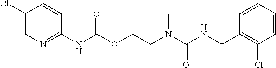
C1=CC(CNC(N(CCOC(NC2=NC=C(Cl)C=C2)=O)C)=O)=C(Cl)C=C1
